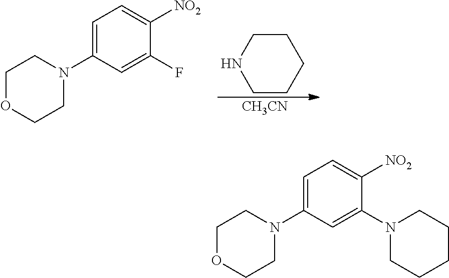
C1=C(N2CCOCC2)C=C(F)C([NO2])=C1.C1CNCCC1.[CH3CN].C1=C(N2CCOCC2)C=C(N2CCCCC2)C([NO2])=C1
